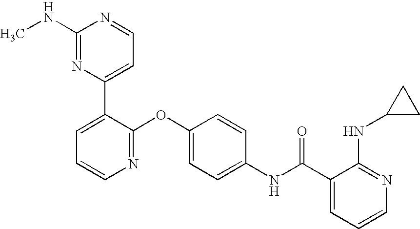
C1(NC)=NC(C2=CC=CN=C2OC2=CC=C(NC(C3=CC=CN=C3NC3CC3)=O)C=C2)=CC=N1
